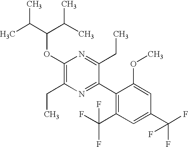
C1(OC(C(C)C)C(C)C)=C(CC)N=C(C2=C(C(F)(F)F)C=C(C(F)(F)F)C=C2OC)C(CC)=N1
